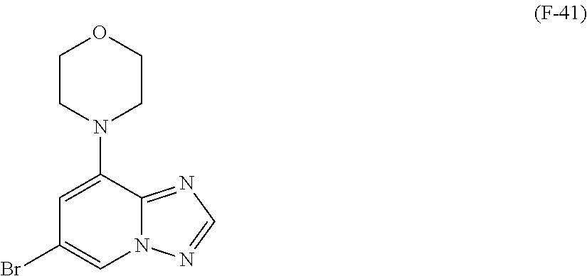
C1=C(N2CCOCC2)C2=NC=NN2C=C1Br
